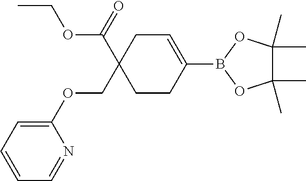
C1=C(OCC2(C(=O)OCC)CCC(B3OC(C)(C)C(C)(C)O3)=CC2)N=CC=C1
